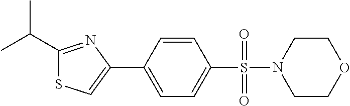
S1C(C(C)C)=NC(C2=CC=C(S(=O)(=O)N3CCOCC3)C=C2)=C1
